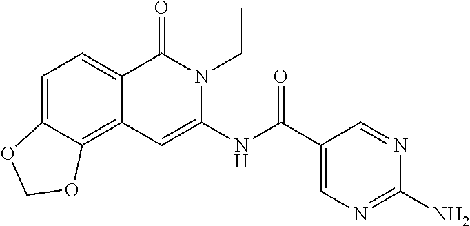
C1=C2C(=C3C(=C1)C(=O)N(CC)C(NC(=O)C1=CN=C(N)N=C1)=C3)OCO2
